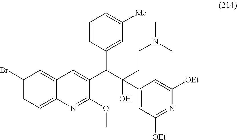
C1(Br)=CC=C2C(=C1)C=C(C(C(O)(CCN(C)C)C1=CC([OEt])=NC([OEt])=C1)C1=CC([Me])=CC=C1)C(OC)=N2
